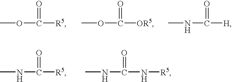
COC(=O)[R5].COC(=O)[OR5].CNC(=O)[H].CNC(=O)[R5].CNC(=O)N[R5]
